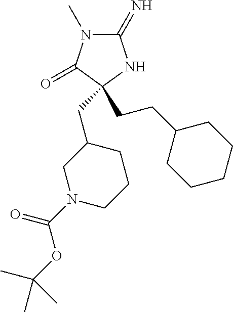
C1(=N)N(C)C(=O)C(CC2CN(C(OC(C)(C)C)=O)CCC2)(CCC2CCCCC2)N1
